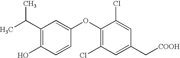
CC(C1=C(O)C=CC(OC2=C(Cl)C=C(C[COOH])C=C2Cl)=C1)C
